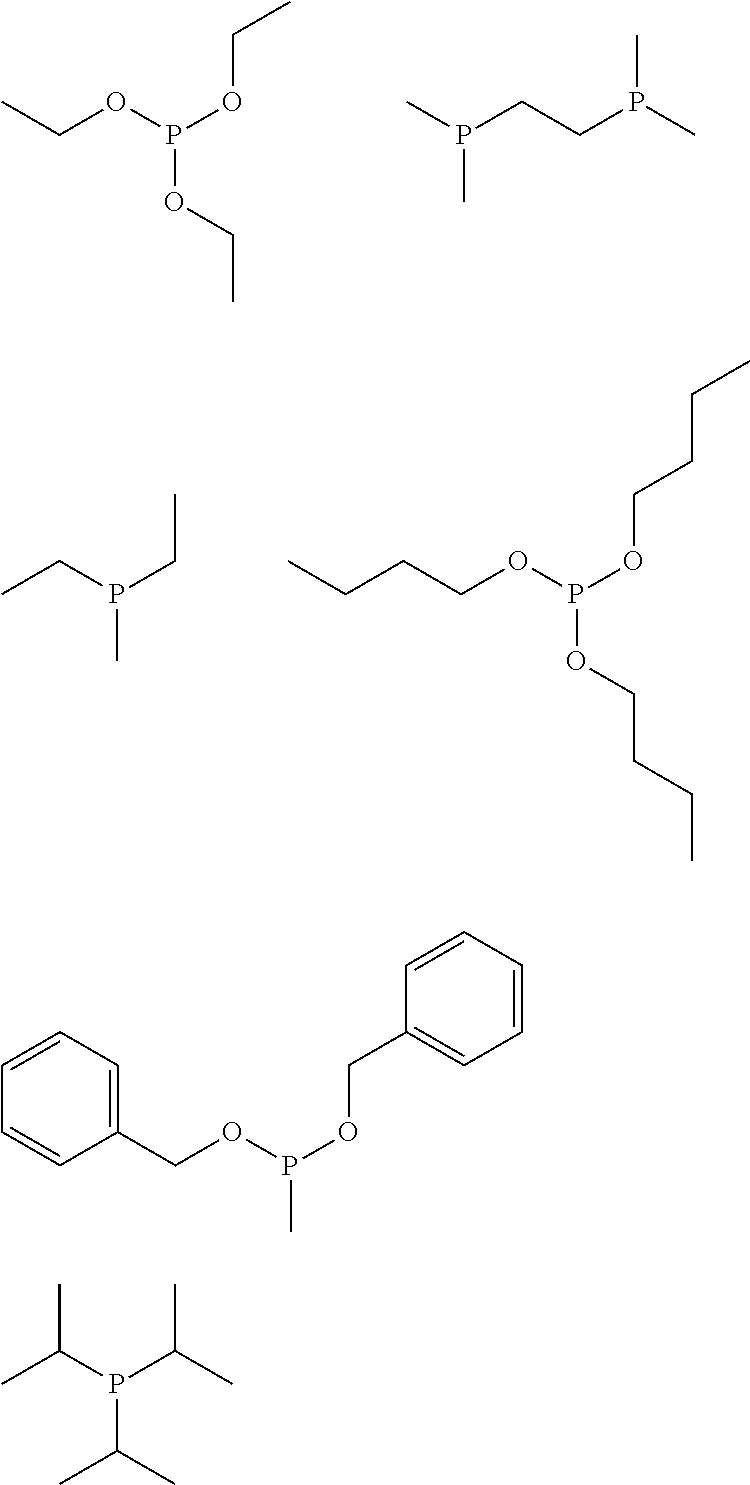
P(OCC)(OCC)OCC.C(CP(C)C)P(C)C.C(P(CC)C)C.O(P(OCCCC)OCCCC)CCCC.C1=CC=C(COP(OCC2=CC=CC=C2)C)C=C1.P(C(C)C)(C(C)C)C(C)C
